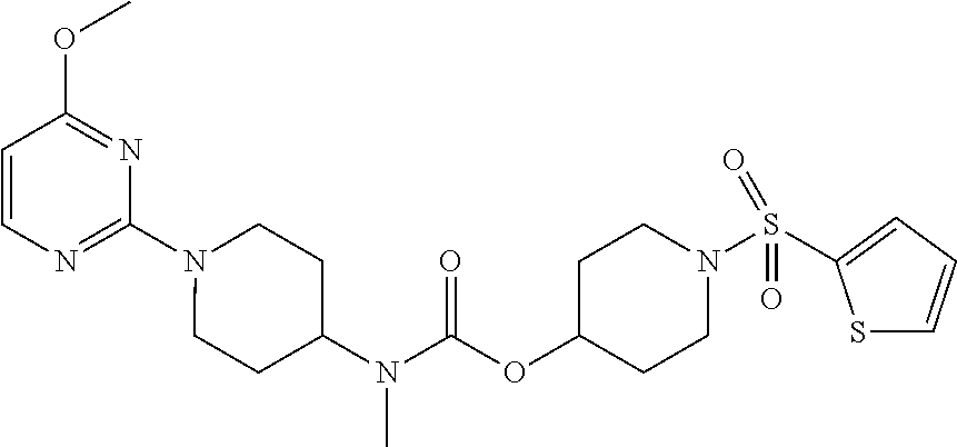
C1=CN=C(N2CCC(N(C(OC3CCN(S(=O)(=O)C4=CC=CS4)CC3)=O)C)CC2)N=C1OC
